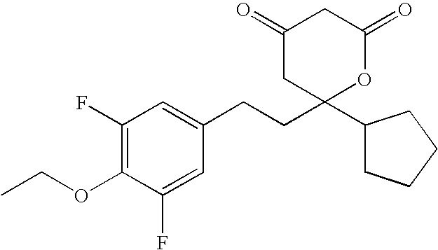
CCOC1=C(F)C=C(CCC2(C3CCCC3)OC(=O)CC(=O)C2)C=C1F
